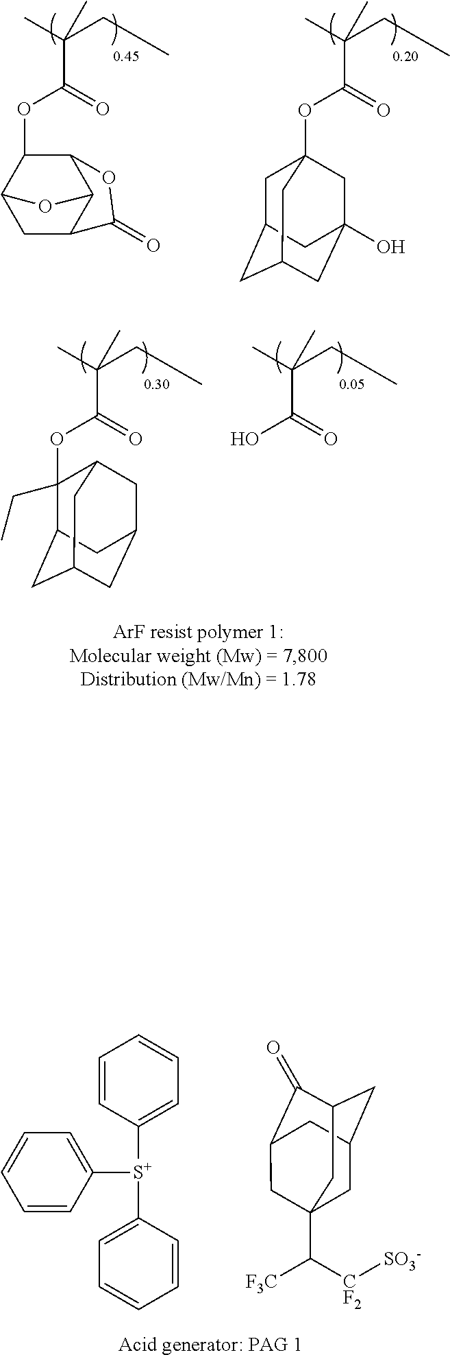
CC(CC)(C(=O)OC1C2C3C(CC1O3)C(=O)O2)C.CC(CC)(C(=O)OC12CC3CC(CC(O)(C1)C3)C2)C.CC(CC)(C(=O)OC1(CC)C2CC3CC(CC1C3)C2)C.CC(CC)(C(=O)O)C.C1=CC([S+](C2=CC=CC=C2)C2=CC=CC=C2)=CC=C1.C1C2CC3C(=O)C(CC1(C([F3C])[CF2][SO3-])C3)C2
